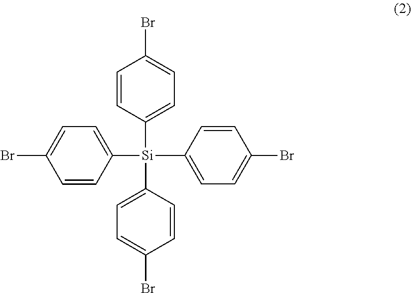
C1=CC([Si](C2=CC=C(Br)C=C2)(C2=CC=C(Br)C=C2)C2=CC=C(Br)C=C2)=CC=C1Br
